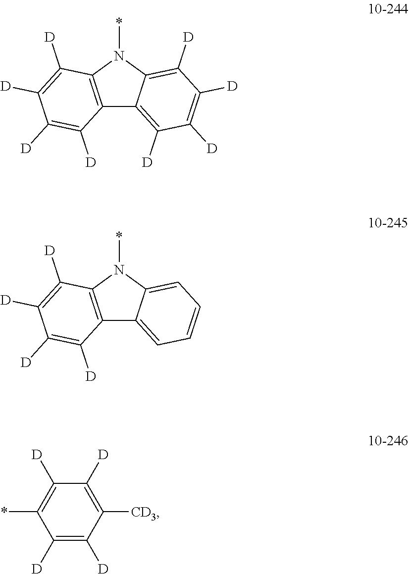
C12=C(N(*)C3=C([D])C([D])=C([D])C([D])=C13)C([D])=C([D])C([D])=C2[D].C12=C(N(*)C3=CC=CC=C13)C([D])=C([D])C([D])=C2[D].C1([D])=C([D])C([CD3])=C([D])C([D])=C1*
